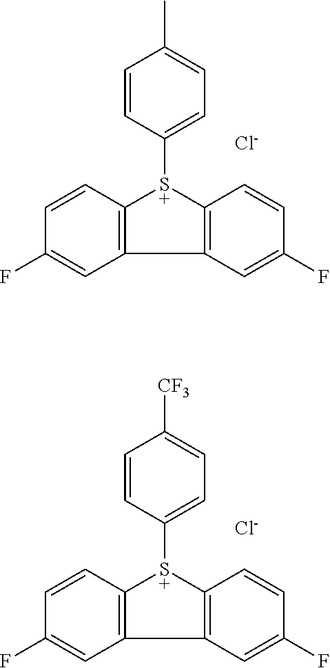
C1(C)=CC=C([S+]2C3=C(C=C(F)C=C3)C3=C2C=CC(F)=C3)C=C1.[Cl-].C1([CF3])=CC=C([S+]2C3=C(C=C(F)C=C3)C3=C2C=CC(F)=C3)C=C1.[Cl-]
